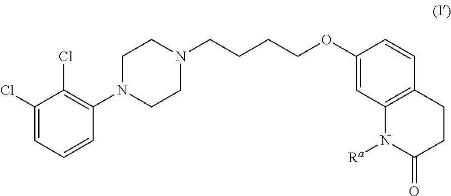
C1N(C2=C(Cl)C(Cl)=CC=C2)CCN(CCCCOC2=CC3=C(C=C2)CCC(=O)N3[Ra])C1
